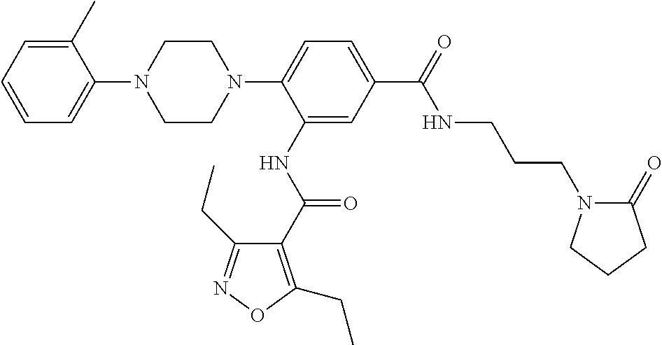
C1=CC=C(C)C(N2CCN(C3=CC=C(C(NCCCN4C(=O)CCC4)=O)C=C3NC(=O)C3=C(CC)ON=C3CC)CC2)=C1
